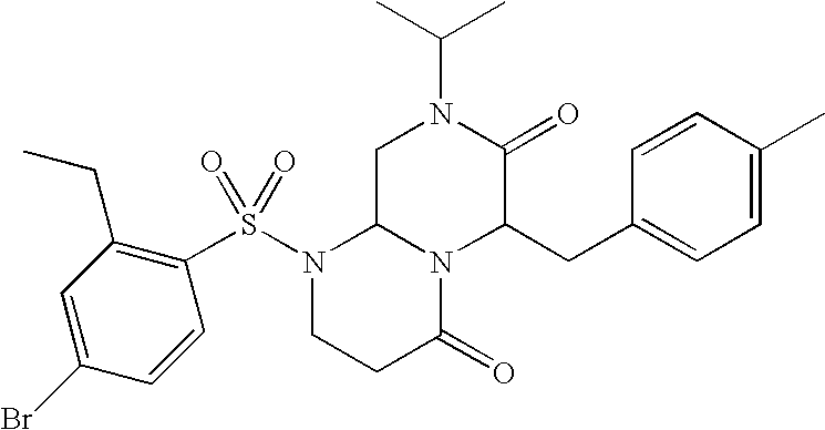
C1C2N(C(CC3=CC=C(C)C=C3)C(=O)N1C(C)C)C(=O)CCN2S(=O)(C1=C(CC)C=C(Br)C=C1)=O
